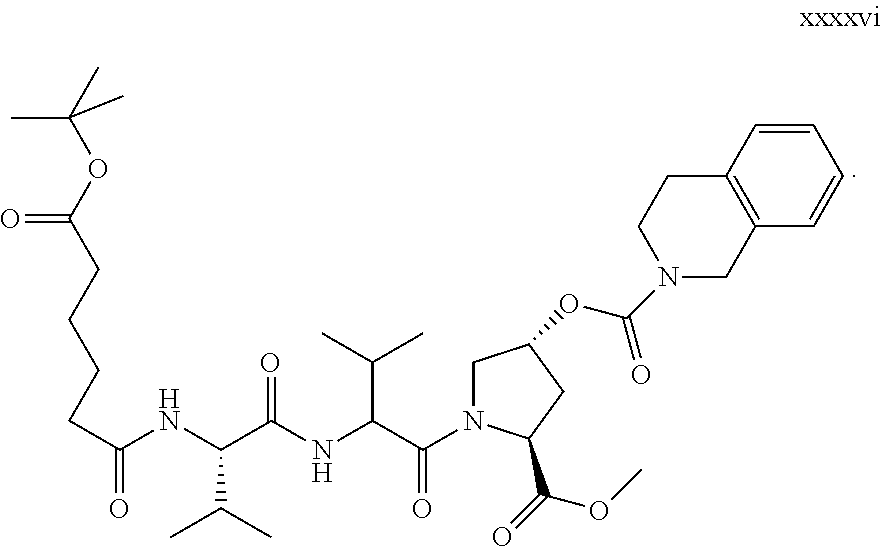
C(C(NC(C(NC(C(=O)N1CC(OC(=O)N2CCC3=C(C=CC=C3)C2)CC1C(=O)OC)C(C)C)=O)C(C)C)=O)CCCC(=O)OC(C)(C)C
